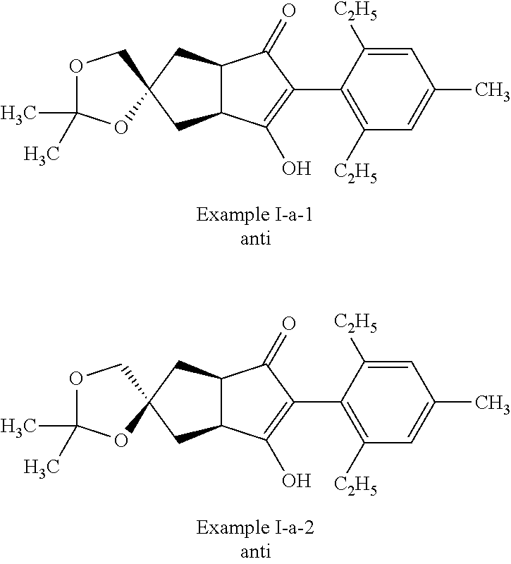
O1C(C)(C)OC2(C1)CC1C(C2)C(=O)C(C2=C([C2H5])C=C(C)C=C2[C2H5])=C1O.O1C(C)(C)OC2(C1)CC1C(C2)C(=O)C(C2=C([C2H5])C=C(C)C=C2[C2H5])=C1O
